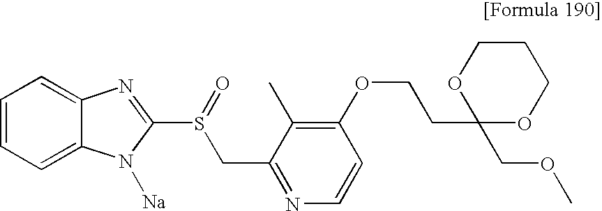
C1=CC=C2C(=C1)N=C(S(=O)CC1=NC=CC(OCCC3(COC)OCCCO3)=C1C)N2[Na]
